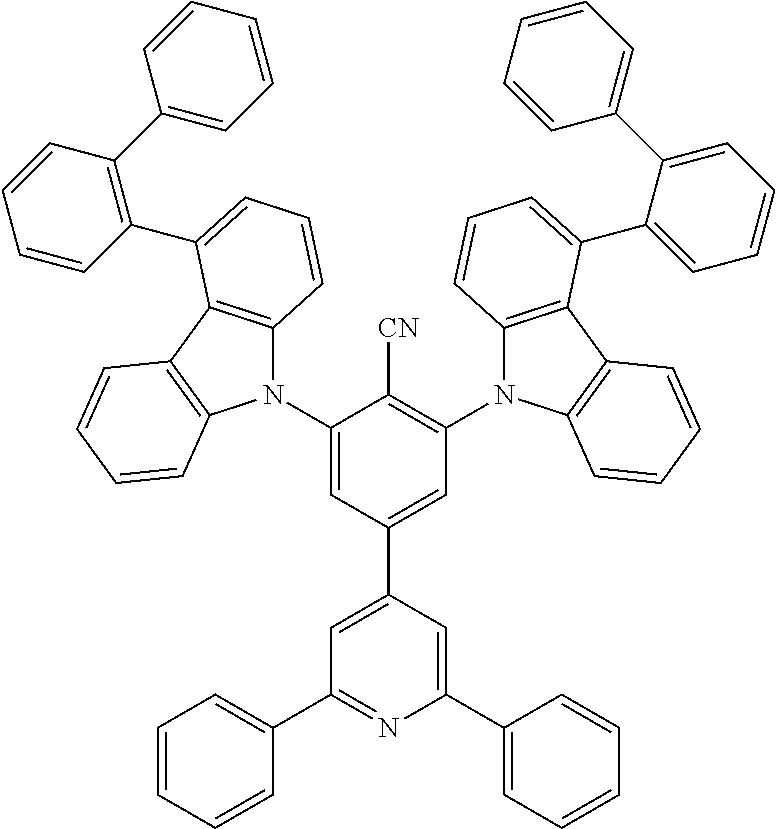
C1(N2C3=C(C4=C2C=CC=C4)C(C2=C(C4=CC=CC=C4)C=CC=C2)=CC=C3)=CC(C2=CC(C3=CC=CC=C3)=NC(C3=CC=CC=C3)=C2)=CC(N2C3=C(C4=C2C=CC=C4)C(C2=CC=CC=C2C2=CC=CC=C2)=CC=C3)=C1[CN]
